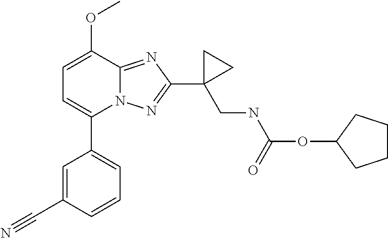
C1=C(OC)C2=NC(C3(CNC(OC4CCCC4)=O)CC3)=NN2C(C2=CC=CC(C#N)=C2)=C1
